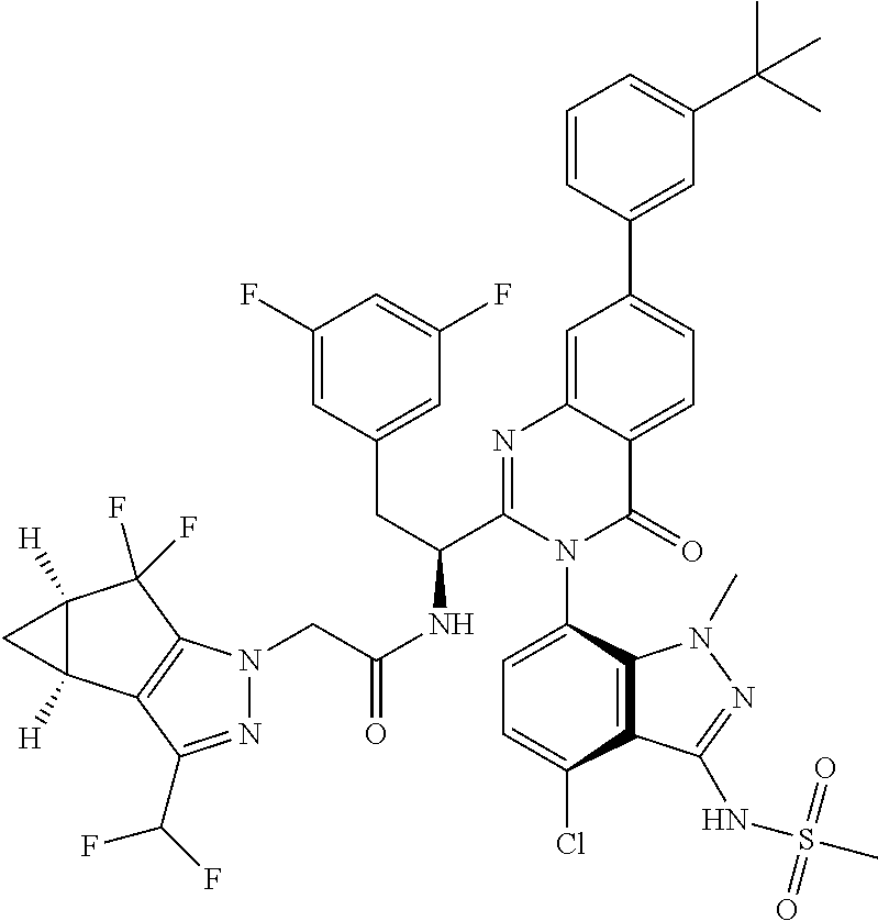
C1=CC(C2=CC=C3C(=C2)N=C(C(CC2=CC(F)=CC(F)=C2)NC(CN2N=C(C(F)F)C4=C2C(F)(F)C2([H])C4([H])C2)=O)N(C2=CC=C(Cl)C4=C2N(C)N=C4NS(=O)(=O)C)C3=O)=CC(C(C)(C)C)=C1
